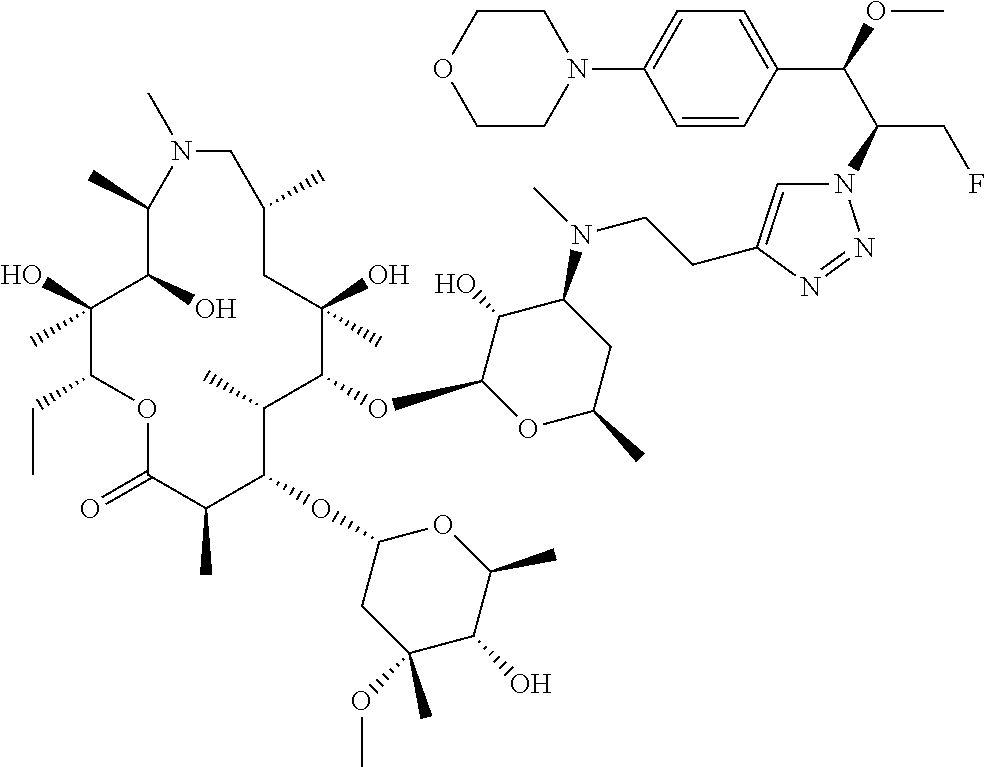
C1(O)(C)C(CC)OC(=O)C(C)C(OC2CC(OC)(C)C(O)C(C)O2)C(C)C(OC2OC(C)CC(N(C)CCC3=CN(C(C(OC)C4=CC=C(N5CCOCC5)C=C4)CF)N=N3)C2O)C(O)(C)CC(C)CN(C)C(C)C1O
